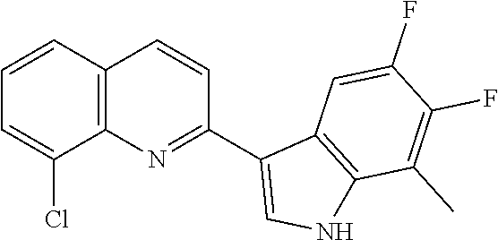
C1=CC2=C(C(Cl)=C1)N=C(C1=CNC3=C1C=C(F)C(F)=C3C)C=C2
